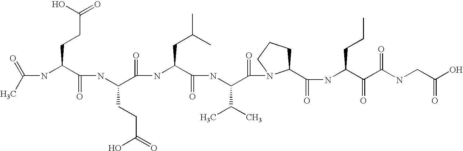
CC(=O)NC(C(NC(C(NC(C(NC(C(=O)N1C(C(NC(C(C(NCC(O)=O)=O)=O)CCC)=O)CCC1)C(C)C)=O)CC(C)C)=O)CCC(O)=O)=O)CCC(=O)O
